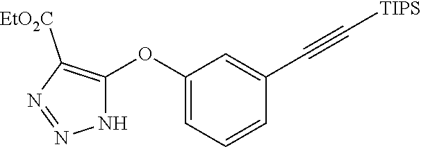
C1(OC2=C([EtO2C])N=NN2)=CC=CC(C#C[TIPS])=C1
